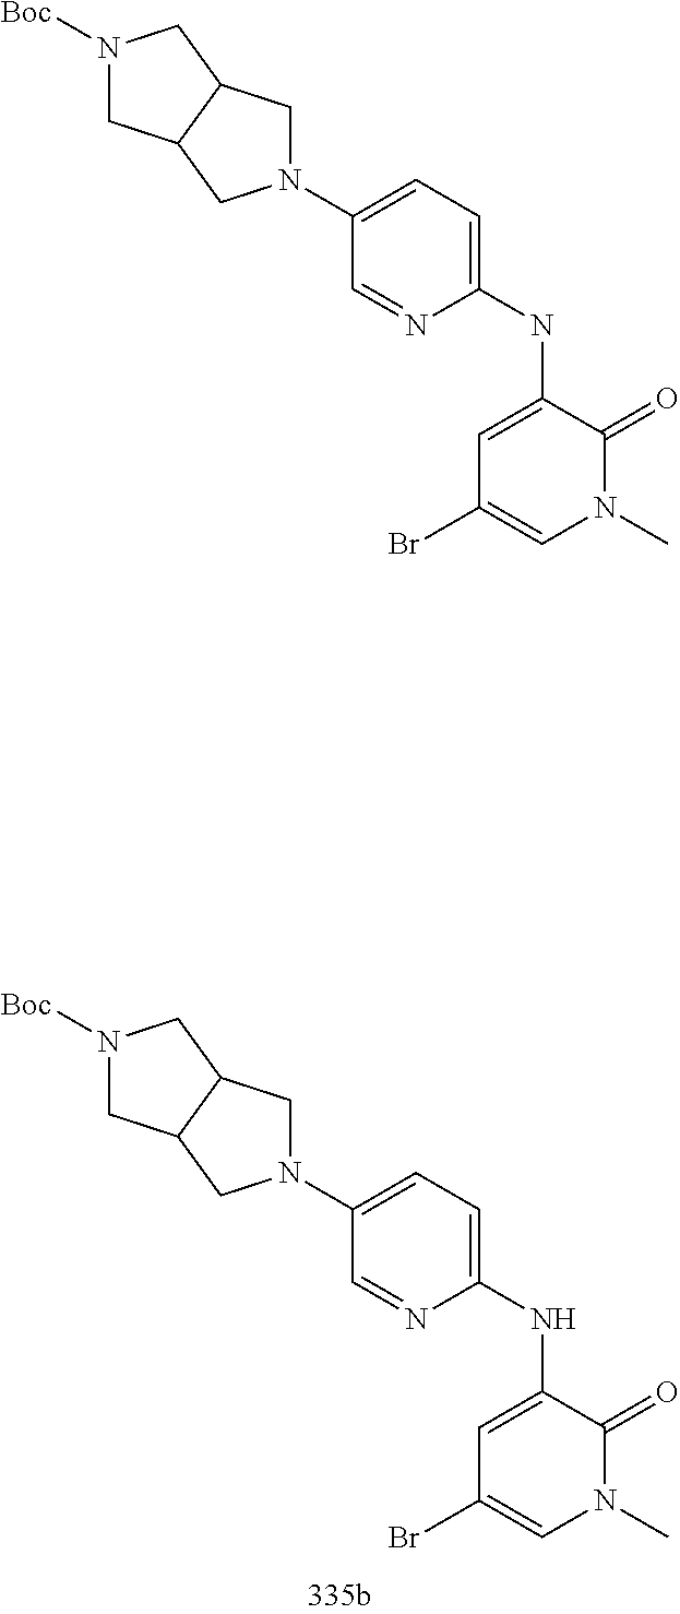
C1(NC2=CC=C(N3CC4C(C3)CN([Boc])C4)C=N2)=CC(Br)=CN(C)C1=O.C1(NC2=CC=C(N3CC4C(C3)CN([Boc])C4)C=N2)=CC(Br)=CN(C)C1=O
